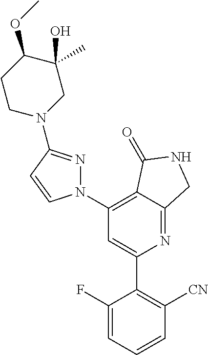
C1(C2=C([CN])C=CC=C2F)=CC(N2N=C(N3CC(O)(C)C(OC)CC3)C=C2)=C2C(=N1)CNC2=O
